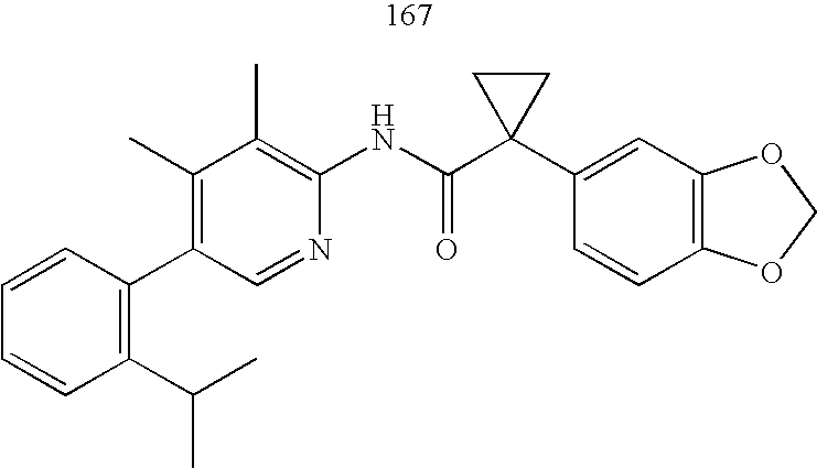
C1(C2=C(C(C)C)C=CC=C2)=C(C)C(C)=C(NC(C2(C3=CC4=C(C=C3)OCO4)CC2)=O)N=C1
